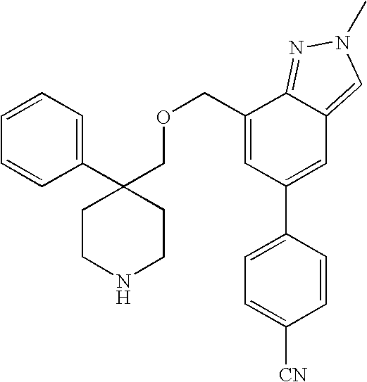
C1=CC=C(C2(COCC3=CC(C4=CC=C([CN])C=C4)=CC4=CN(C)N=C34)CCNCC2)C=C1
